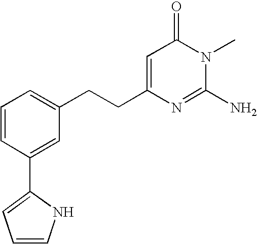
C1=CC(C2=CC=CN2)=CC(CCC2=CC(=O)N(C)C(N)=N2)=C1
